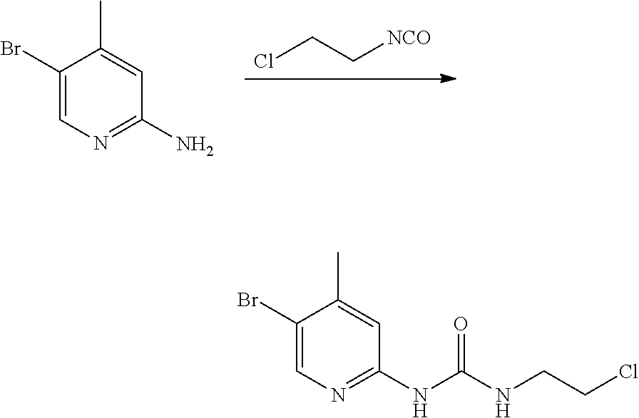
ClCC[NCO].C1(Br)=CN=C(N)C=C1C.C1(Br)=CN=C(NC(NCCCl)=O)C=C1C
